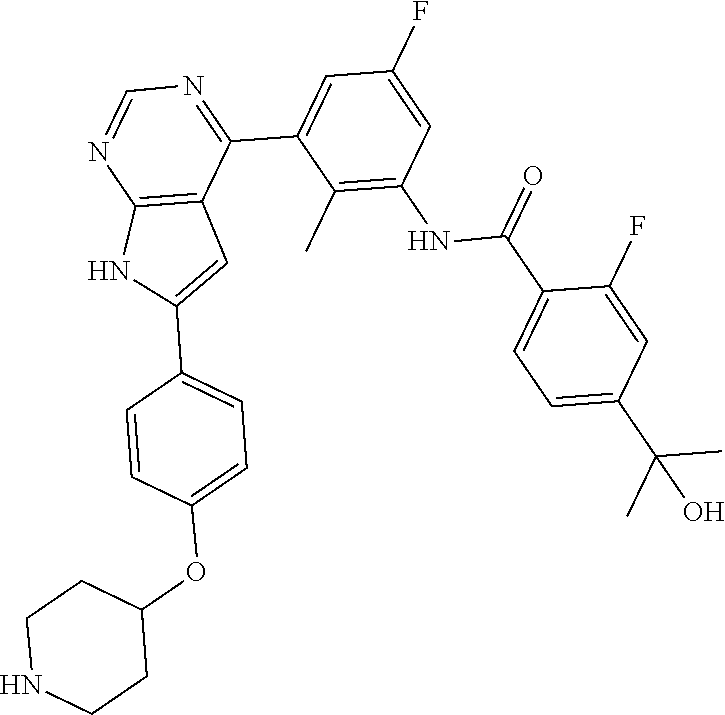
C12=C(C(C3=CC(F)=CC(NC(C4=CC=C(C(C)(C)O)C=C4F)=O)=C3C)=NC=N1)C=C(C1=CC=C(OC3CCNCC3)C=C1)N2
